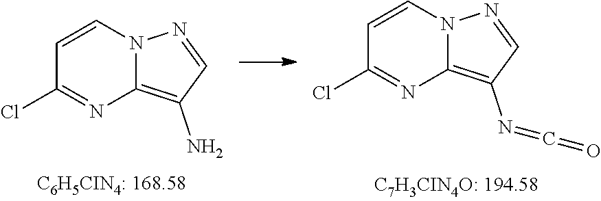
C1=CN2C(=C(N=C=O)C=N2)N=C1Cl.C1=CN2C(=C(N)C=N2)N=C1Cl
